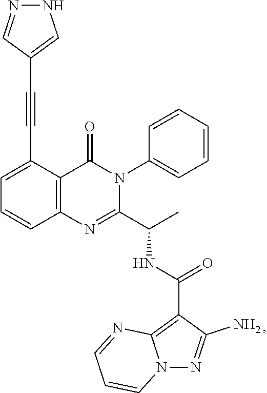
C1=C(C#CC2=CNN=C2)C2=C(C=C1)N=C(C(C)NC(=O)C1=C3N(N=C1N)C=CC=N3)N(C1=CC=CC=C1)C2=O
